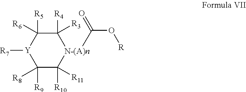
C1([R9])([R8])C([R10])([R11])[N-(A)n](C(=O)O[R])C([R4])([R3])C([R5])([R6])[Y]1[R7]
